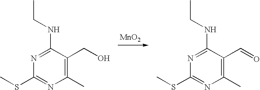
[MnO2].N1=C(NCC)C(CO)=C(C)N=C1SC.N1=C(NCC)C(C=O)=C(C)N=C1SC
